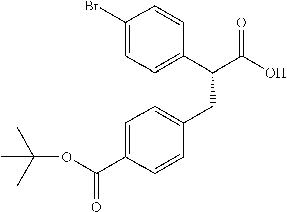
C1(Br)=CC=C(C(C(O)=O)CC2=CC=C(C(OC(C)(C)C)=O)C=C2)C=C1
